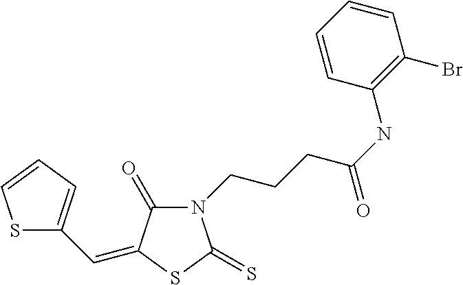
S1C(C=C2C(=O)N(CCCC(NC3=C(Br)C=CC=C3)=O)C(=S)S2)=CC=C1
